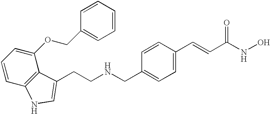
C(NCC1=CC=C(C=CC(NO)=O)C=C1)CC1=CNC2=C1C(OCC1=CC=CC=C1)=CC=C2
